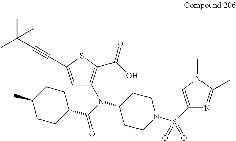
C1CN(S(C2=CN(C)C(C)=N2)(=O)=O)CCC1N(C(C1CCC(C)CC1)=O)C1=C(C(O)=O)SC(C#CC(C)(C)C)=C1
